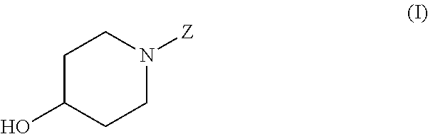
C1(O)CCN([Z])CC1
